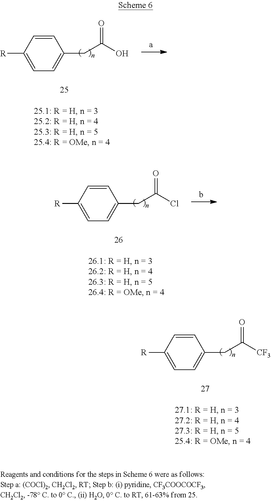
C1=CC([R])=CC=C1CC(O)=O.C1=CC([R])=CC=C1CC(Cl)=O.C1=CC([R])=CC=C1CC([CF3])=O
